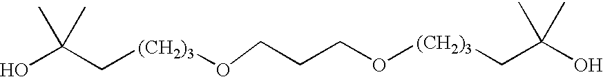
OC(C[(CH2)3]OCCCO[(CH2)3]CC(C)(O)C)(C)C
